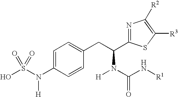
C1=C(N(S(O)(=O)=O)[H])C=CC(CC(N(C(N[R1])=O)[H])C2=NC([R2])=C([R3])S2)=C1
